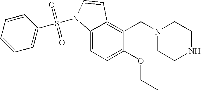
C1(OCC)=CC=C2C(=C1CN1CCNCC1)C=CN2S(=O)(=O)C1=CC=CC=C1
